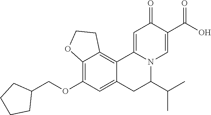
C12=C(OCC3CCCC3)C=C3C(=C1CCO2)C1=CC(=O)C(C(=O)O)=CN1C(C(C)C)C3
